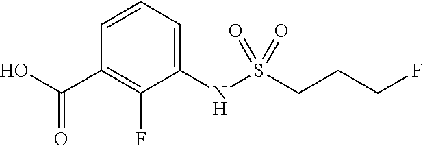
C1=CC=C(NS(CCCF)(=O)=O)C(F)=C1C(O)=O
